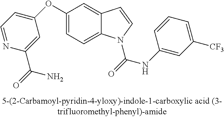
C1(OC2=CC=NC(C(N)=O)=C2)=CC=C2C(=C1)C=CN2C(=O)NC1=CC([CF3])=CC=C1
